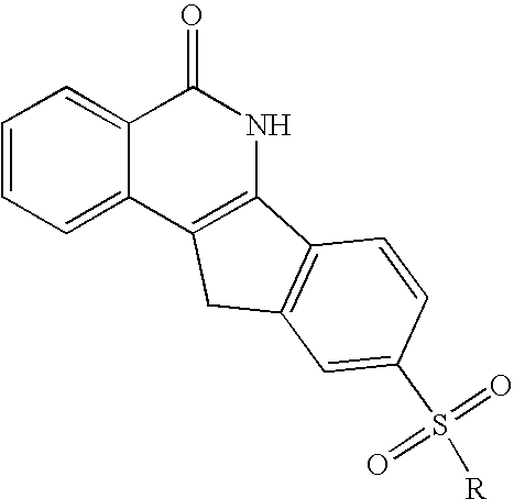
C1=CC=C2C(=C1)C(=O)NC1=C2CC2=C1C=CC(S([R])(=O)=O)=C2
